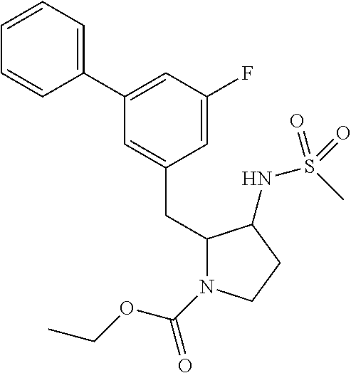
C1(C2=CC=CC=C2)=CC(F)=CC(CC2N(C(OCC)=O)CCC2NS(C)(=O)=O)=C1
